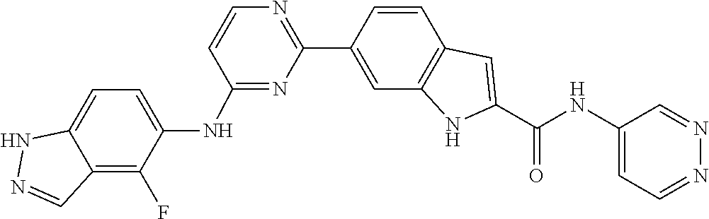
C1=CC2=C(C=C1C1=NC=CC(NC3=CC=C4C(=C3F)C=NN4)=N1)NC(C(NC1=CC=NN=C1)=O)=C2
